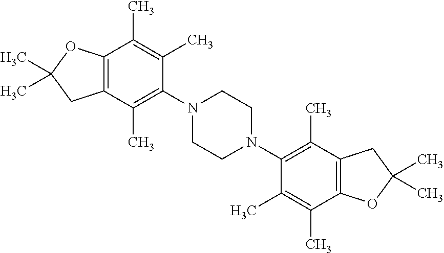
C1(N2CCN(C3=C(C)C4=C(C(C)=C3C)OC(C)(C)C4)CC2)=C(C)C2=C(C(C)=C1C)OC(C)(C)C2
